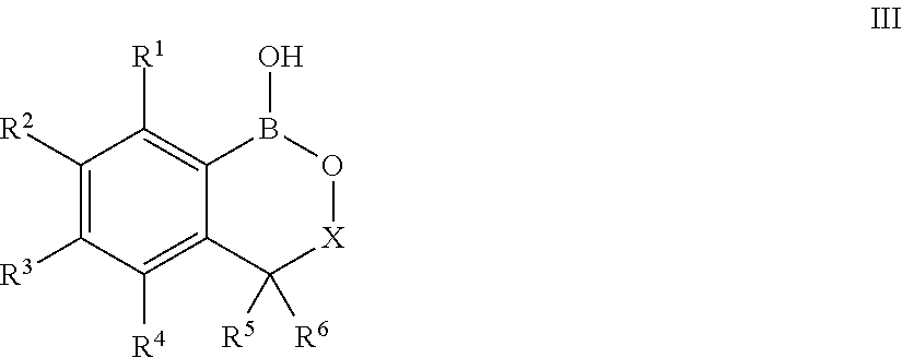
C1([R2])=C([R3])C([R4])=C2C(=C1[R1])B(O)O[X]C2([R6])[R5]
